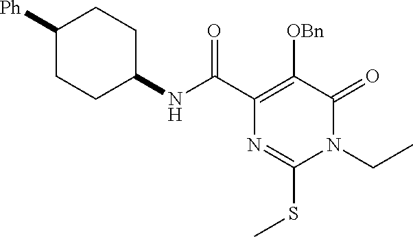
C1([Ph])CCC(NC(C2=C([OBn])C(=O)N(CC)C(SC)=N2)=O)CC1
